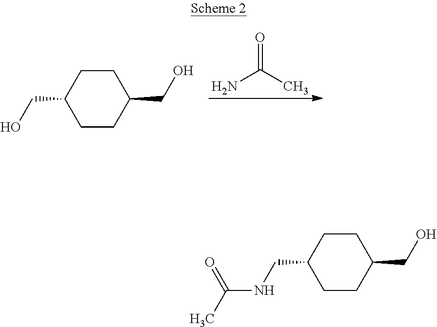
NC(C)=O.C1CC(CO)CCC1CO.C1CC(CNC(C)=O)CCC1CO
